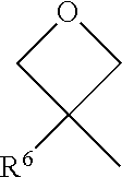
O1CC(C)([R6])C1
